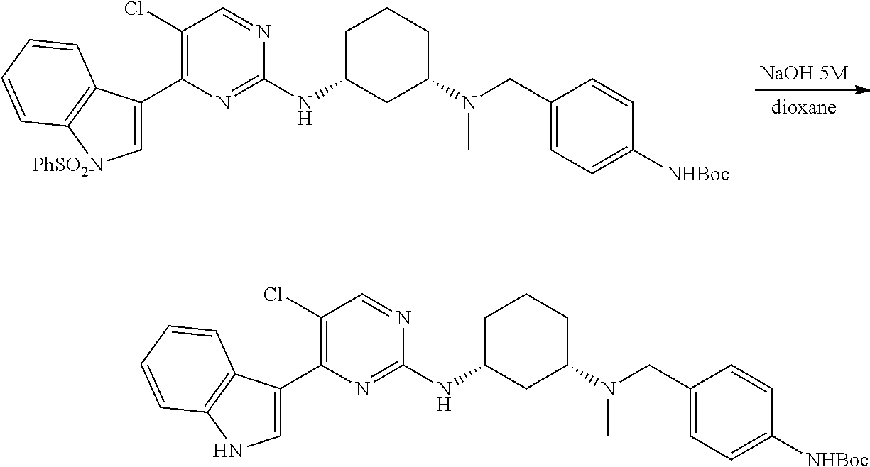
[NaOH 5M].C1(Cl)=C(C2=C[PhSO2N]C3=C2C=CC=C3)N=C(NC2CC(N(CC3=CC=C([NHBoc])C=C3)C)CCC2)N=C1.C1(Cl)=C(C2=CNC3=C2C=CC=C3)N=C(NC2CC(N(CC3=CC=C([NHBoc])C=C3)C)CCC2)N=C1
